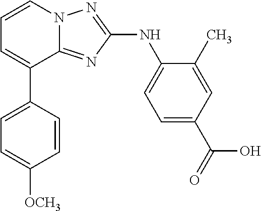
C1=C(C2=CC=CN3C2=NC(NC2=CC=C(C(=O)O)C=C2C)=N3)C=CC([OCH3])=C1
